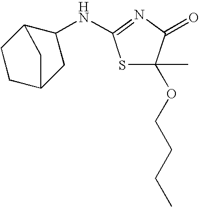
S1C(C)(OCCCC)C(=O)N=C1NC1C2CCC(C1)C2
